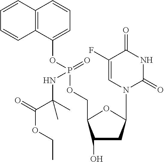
C1(O)CC(N2C(=O)NC(=O)C(F)=C2)OC1COP(OC1=CC=CC2=C1C=CC=C2)(=O)NC(C(OCC)=O)(C)C
